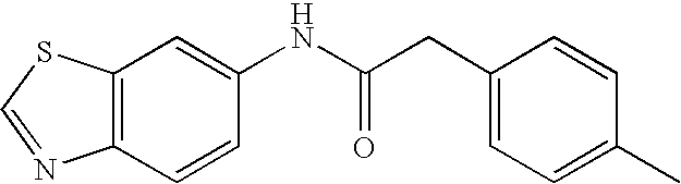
C12=C(C=C(NC(CC3=CC=C(C)C=C3)=O)C=C1)SC=N2
